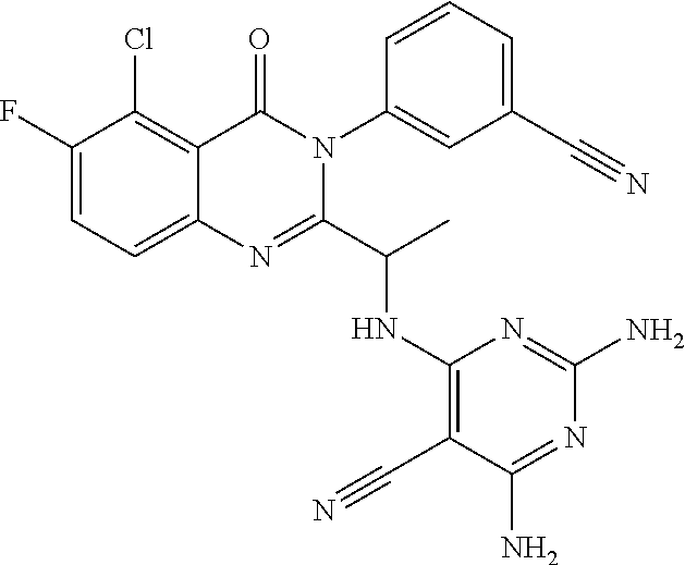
C1(F)=CC=C2C(=C1Cl)C(=O)N(C1=CC(C#N)=CC=C1)C(C(C)NC1=C(C#N)C(N)=NC(N)=N1)=N2
